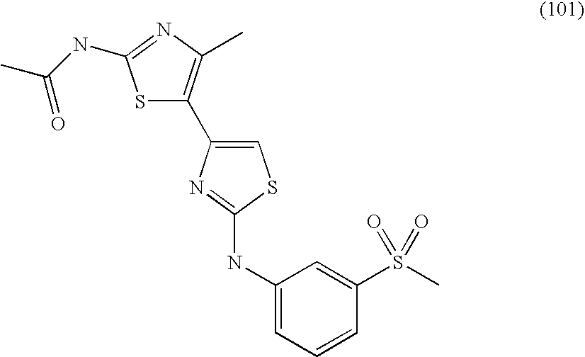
S1C(C2=CSC(NC3=CC=CC(S(C)(=O)=O)=C3)=N2)=C(C)N=C1NC(C)=O
